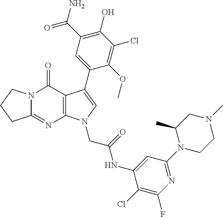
C12=NC3=C(C(=O)N1CCC2)C(C1=CC(C(=O)N)=C(O)C(Cl)=C1OC)=CN3CC(=O)NC1=CC(N2CCN(C)CC2C)=NC(F)=C1Cl
